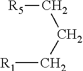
[R5]CCC[R1]
